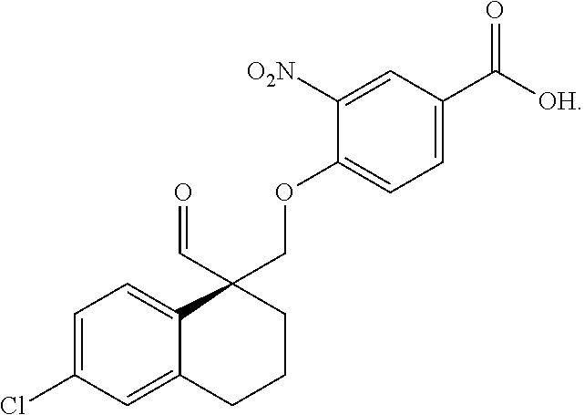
C1=C(Cl)C=C2C(=C1)C(C=O)(COC1=CC=C(C([OH])=O)C=C1[O2N])CCC2
